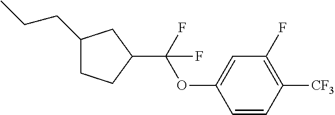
C1(CCC)CCC(C(OC2=CC(F)=C([CF3])C=C2)(F)F)C1
